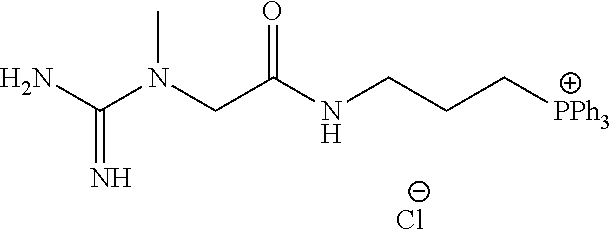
CN(CC(NCCC[PPh3])=O)C(N)=N.[Cl-]
